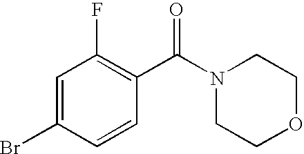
C1=C(Br)C=CC(C(N2CCOCC2)=O)=C1F
